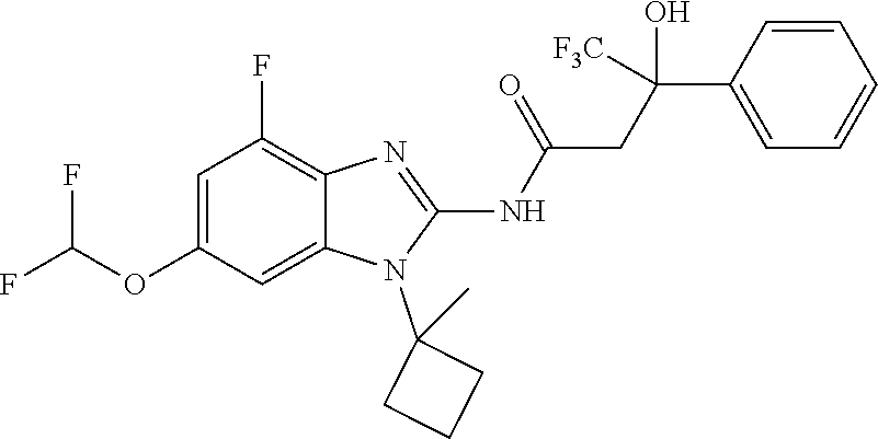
C1=C(OC(F)F)C=C2C(=C1F)N=C(NC(=O)CC(C1=CC=CC=C1)([F3C])O)N2C1(C)CCC1
